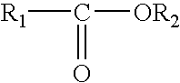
[R1]C([OR2])=O
